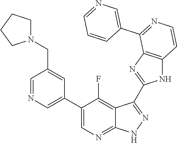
C1=NC=C(C2=CN=C3C(=C2F)C(C2=NC4=C(N2)C=CN=C4C2=CN=CC=C2)=N[N H]3)C=C1CN1CCCC1
